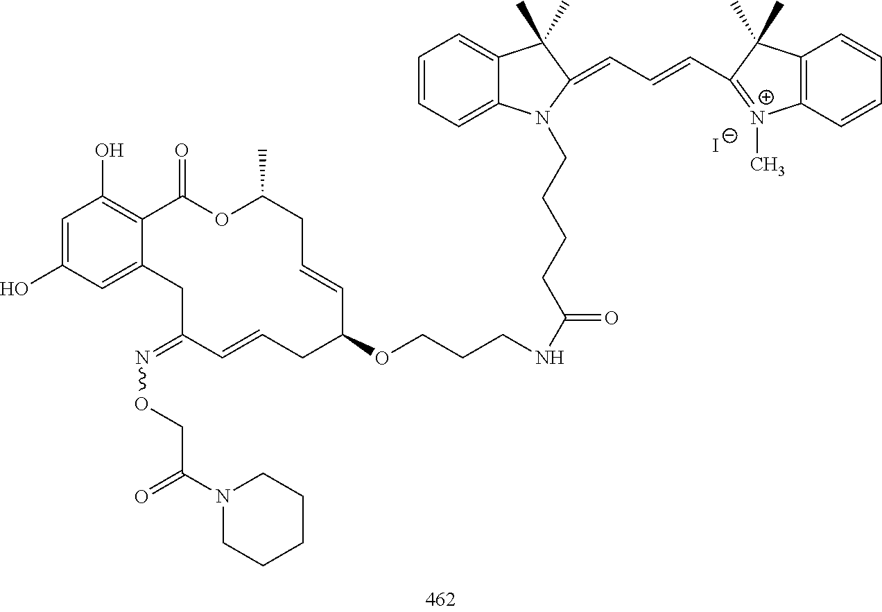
C1=C(O)C=C2C(=C1O)C(=O)OC(C)CC=CC(OCCCNC(CCCCN1C3=CC=CC=C3C(C)(C)C1=CC=CC1=[N+](C)C3=C(C1(C)C)C=CC=C3)=O)CC=CC(=NOCC(N1CCCCC1)=O)C2.[I-]
